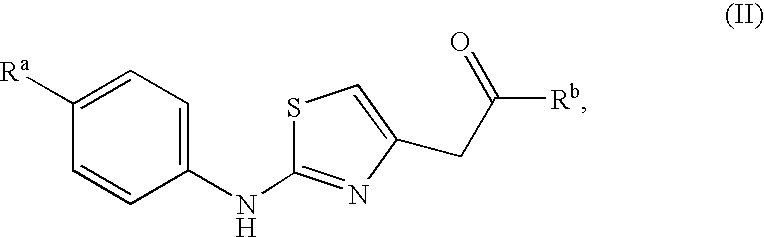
C1=CC(NC2=NC(CC([Rb])=O)=CS2)=CC=C1[Ra]
